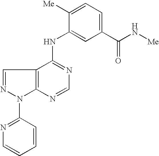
C12=C(C(NC3=CC(C(N[Me])=O)=CC=C3[Me])=NC=N1)C=NN2C1=NC=CC=C1
